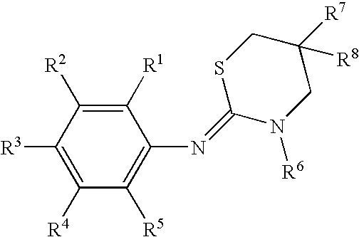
S1C(=NC2=C([R5])C([R4])=C([R3])C([R2])=C2[R1])N([R6])CC([R7])([R8])C1
